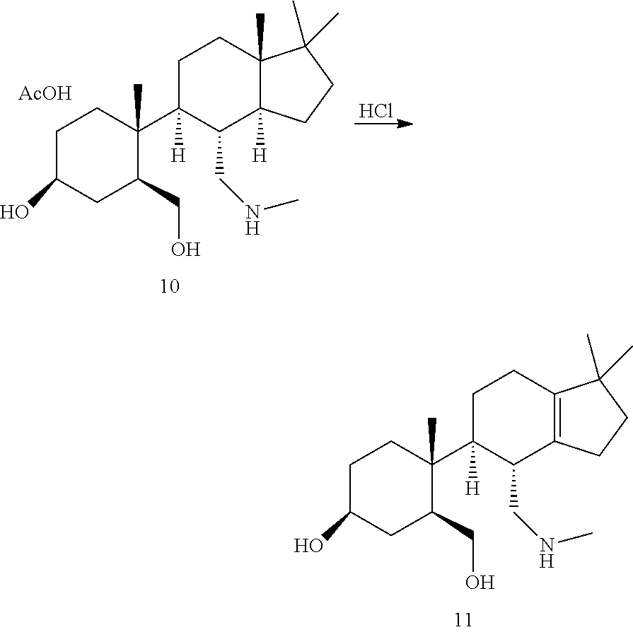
C1C(O)CC(CO)C(C2([H])C(CNC)C3=C(CC2)C(C)(C)CC3)(C)C1.C1C(O)CC(CO)C(C2([H])C(CNC)C3([H])C(C)(CC2)C(C)(C)CC3)(C)C1.Cl.[AcOH]
